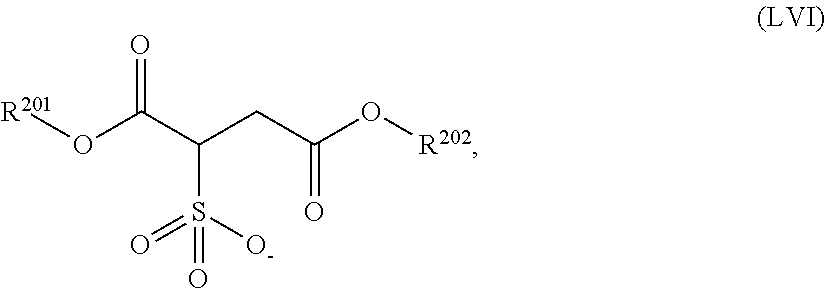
O(C(C(CC(O[R202])=O)S([O-])(=O)=O)=O)[R201]
